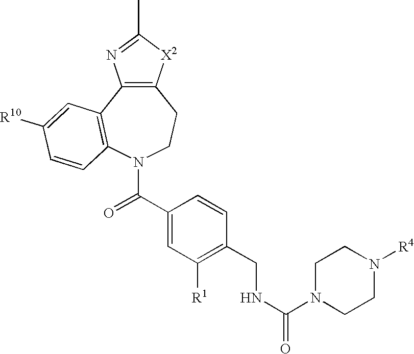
C12=C(C3=C(N(C(=O)C4=CC([R1])=C(CNC(=O)N5CCN([R4])CC5)C=C4)CC1)C=CC([R10])=C3)N=C(C)[X2]2
